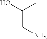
C(CN)(C)O
